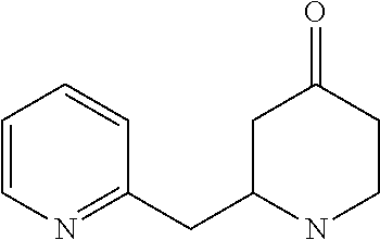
C1(CC2=NC=CC=C2)NCCC(=O)C1
